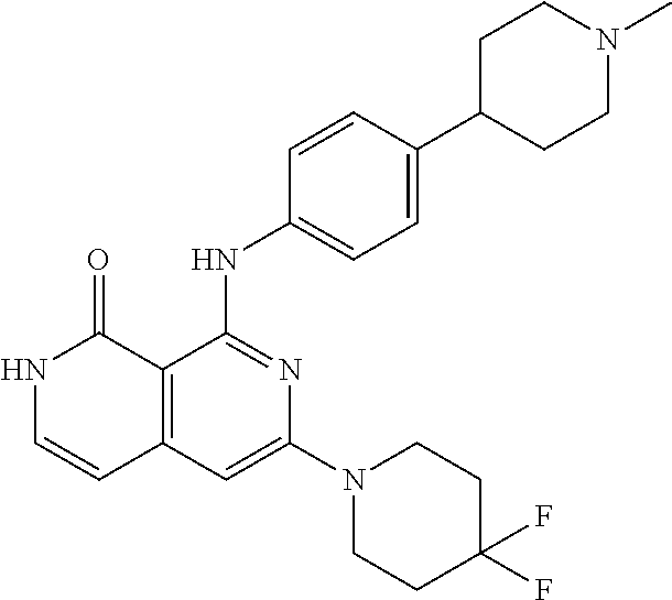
C1=CC(NC2=NC(N3CCC(F)(F)CC3)=CC3=C2C(=O)NC=C3)=CC=C1C1CCN(C)CC1
